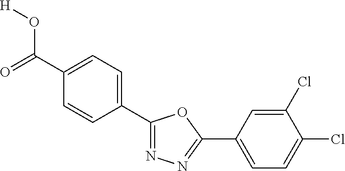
[H]OC(=O)C1=CC=C(C2=NN=C(C3=CC=C(Cl)C(Cl)=C3)O2)C=C1
